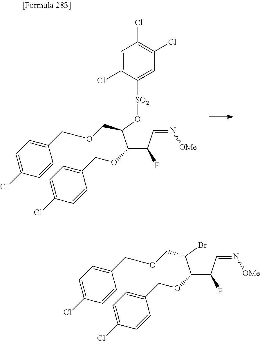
C(C(C=N[OMe])F)(C(O[SO2]C1=CC(Cl)=C(Cl)C=C1Cl)COCC1=CC=C(Cl)C=C1)OCC1=CC=C(Cl)C=C1.C(C(C=N[OMe])F)(C(Br)COCC1=CC=C(Cl)C=C1)OCC1=CC=C(Cl)C=C1
